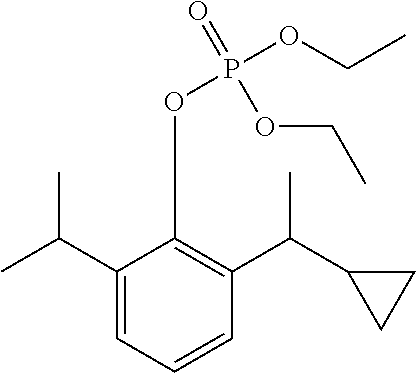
C1(C(C)C)=CC=CC(C(C2CC2)C)=C1OP(OCC)(OCC)=O
